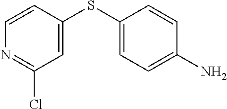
C1=C(SC2=CC=C(N)C=C2)C=CN=C1Cl
